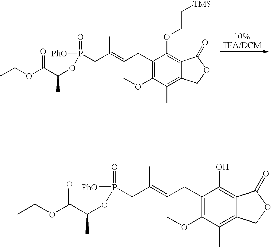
C1(CC=C(CP(=O)([PhO])OC(C(=O)OCC)C)C)=C(OC)C(C)=C2C(=C1OCC[TMS])C(=O)OC2.C1(CC=C(CP(=O)([PhO])OC(C(=O)OCC)C)C)=C(OC)C(C)=C2C(=C1O)C(=O)OC2
